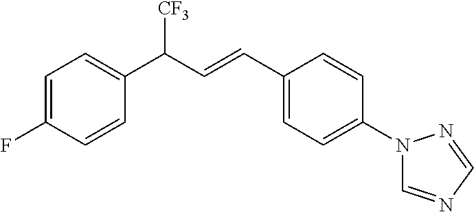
C1=C(F)C=CC(C([CF3])C=CC2=CC=C(N3C=NC=N3)C=C2)=C1
